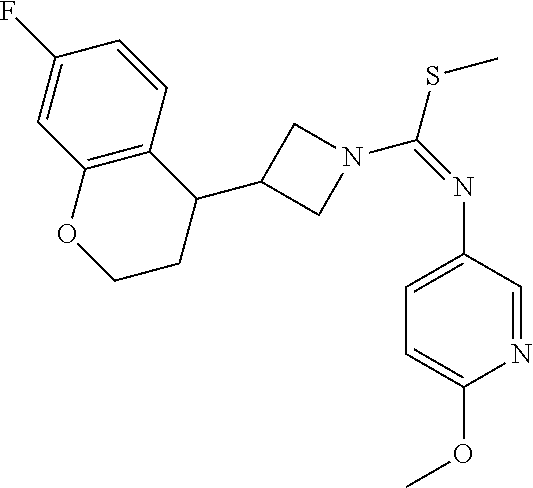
C1=CC2=C(C=C1F)OCCC2C1CN(C(=NC2=CC=C(OC)N=C2)SC)C1
